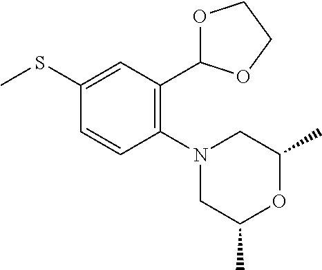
C1(N2CC(C)OC(C)C2)=C(C2OCCO2)C=C(SC)C=C1
